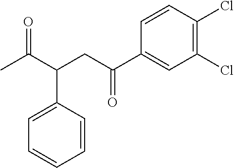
CC(C(CC(C1=CC(Cl)=C(Cl)C=C1)=O)C1=CC=CC=C1)=O
